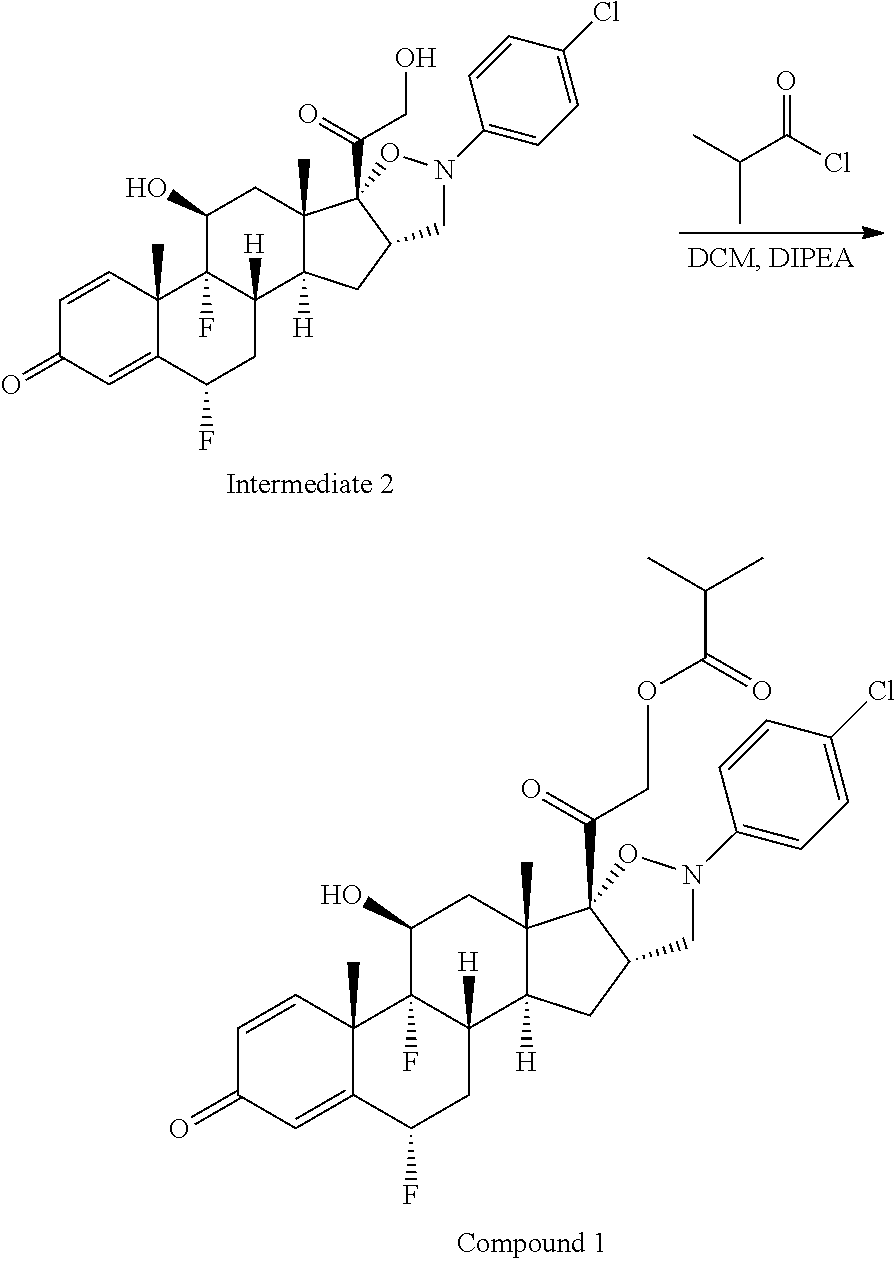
C1=CC2(C)C(=CC1=O)C(F)CC1([H])C2(F)C(O)CC2(C)C1([H])CC1C2(C(=O)COC(C(C)C)=O)ON(C2=CC=C(Cl)C=C2)C1.C1=CC2(C)C(=CC1=O)C(F)CC1([H])C2(F)C(O)CC2(C)C1([H])CC1C2(C(=O)CO)ON(C2=CC=C(Cl)C=C2)C1.O=C(Cl)C(C)C
